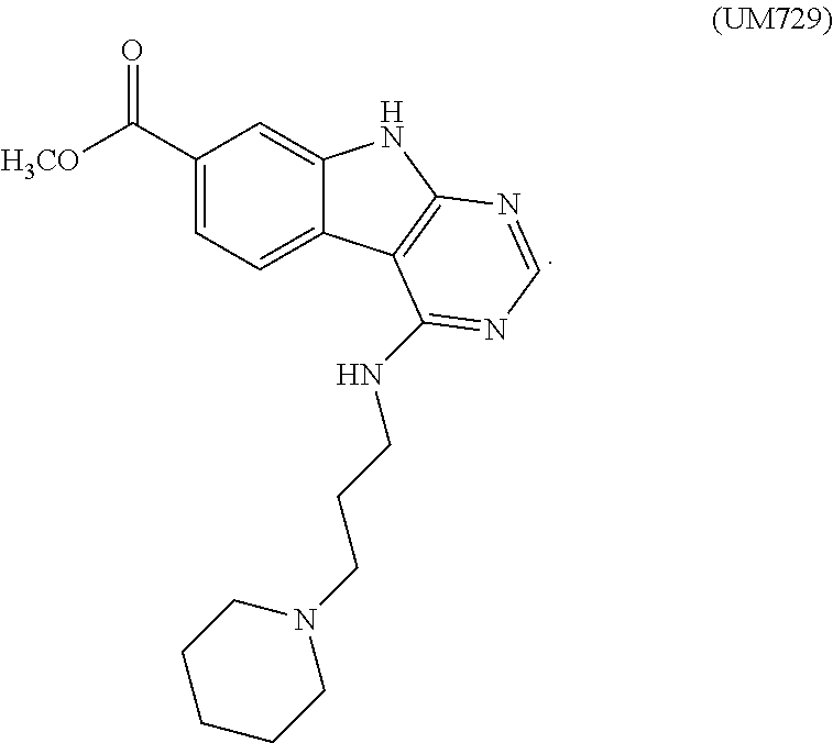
C1(C([H3CO])=O)=CC=C2C(=C1)NC1=C2C(NCCCN2CCCCC2)=NC=N1
